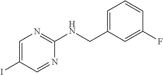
C1(I)=CN=C(NCC2=CC=CC(F)=C2)N=C1
